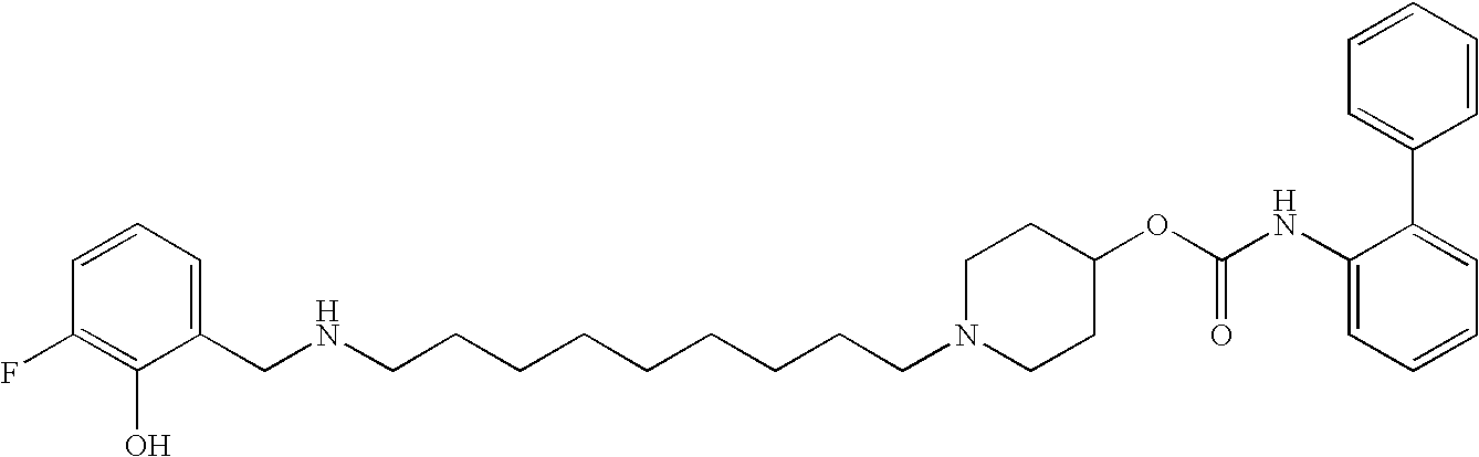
C1(CNCCCCCCCCCN2CCC(OC(NC3=CC=CC=C3C3=CC=CC=C3)=O)CC2)=CC=CC(F)=C1O
